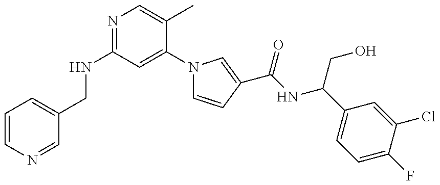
N(C1=NC=C(C)C(N2C=CC(C(NC(C3=CC=C(F)C(Cl)=C3)CO)=O)=C2)=C1)CC1=CC=CN=C1
